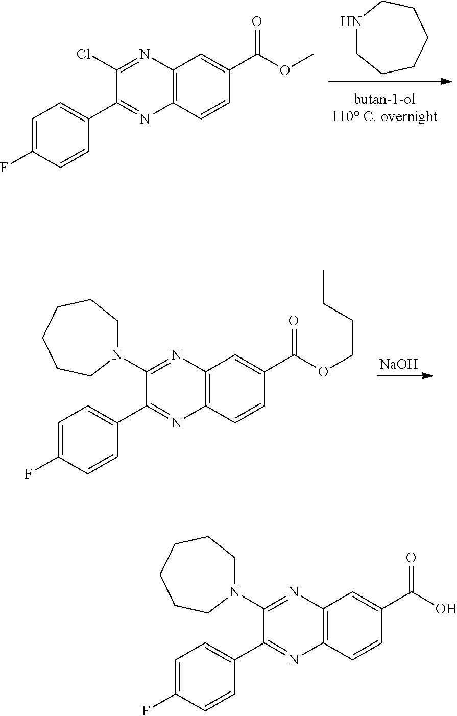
N1CCCCCC1.C1=C(F)C=CC(C2=NC3=C(C=C(C(OC)=O)C=C3)N=C2Cl)=C1.C1=C(F)C=CC(C2=NC3=C(C=C(C(OCCCC)=O)C=C3)N=C2N2CCCCCC2)=C1.[NaOH].C1=C(F)C=CC(C2=NC3=C(C=C(C(O)=O)C=C3)N=C2N2CCCCCC2)=C1
